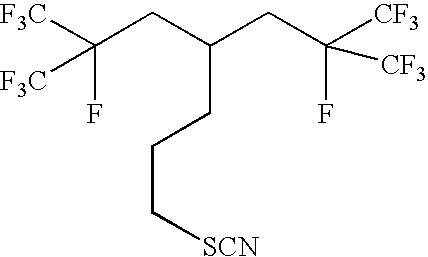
C(CC(CC([CF3])(F)[CF3])CCC[SCN])(F)([F3C])[F3C]
